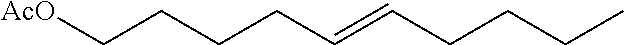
C(CCC=CCCCC)C[AcO]
